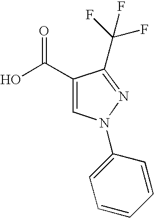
OC(C1=CN(C2=CC=CC=C2)N=C1C(F)(F)F)=O
